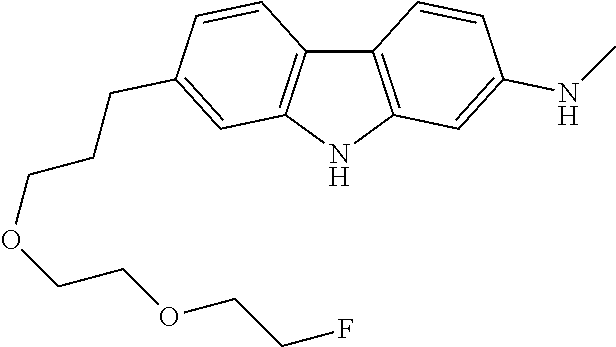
C12=C(NC3=C1C=CC(CCCOCCOCCF)=C3)C=C(NC)C=C2
